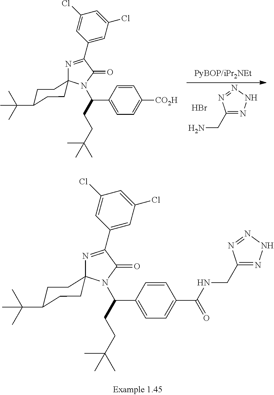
N1=C(C2=CC(Cl)=CC(Cl)=C2)C(=O)N(C(C2=CC=C([CO2H])C=C2)CCC(C)(C)C)C12CCC(C(C)(C)C)CC2.C1(CN)=NNN=N1.Br.N1=C(C2=CC(Cl)=CC(Cl)=C2)C(=O)N(C(C2=CC=C(C(NCC3=NNN=N3)=O)C=C2)CCC(C)(C)C)C12CCC(C(C)(C)C)CC2
